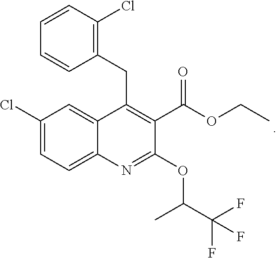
C1(Cl)=CC=C2C(=C1)C(CC1=C(Cl)C=CC=C1)=C(C(OCC)=O)C(OC(C(F)(F)F)C)=N2
